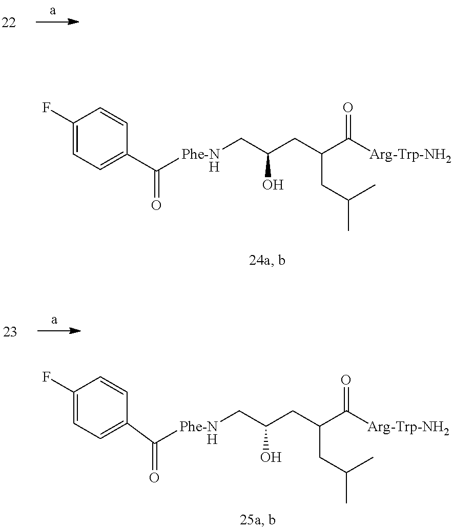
C1(F)=CC=C(C([Phe-NH]CC(CC(C([Arg-Trp-NH2])=O)CC(C)C)O)=O)C=C1.C1(F)=CC=C(C([Phe-NH]CC(CC(C([Arg-Trp-NH2])=O)CC(C)C)O)=O)C=C1
